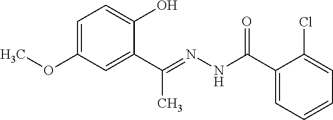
C1=C(OC)C=C(C(C)=NNC(=O)C2=CC=CC=C2Cl)C(O)=C1
